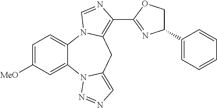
C1=C([MeO])C=C2C(=C1)N1C(=C(C3=NC(C4=CC=CC=C4)CO3)N=C1)CC1=CN=NN21
